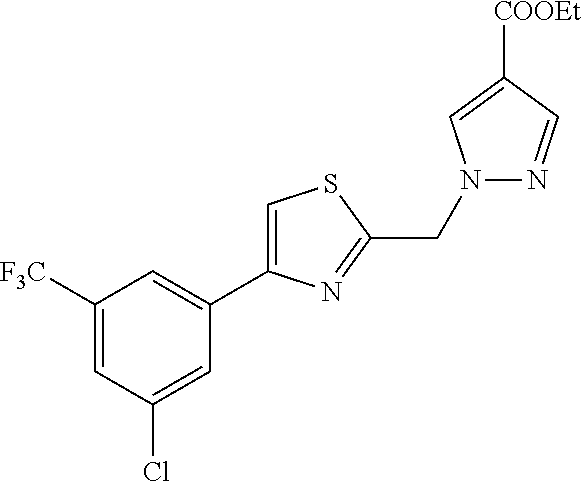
C(C1=NC(C2=CC([F3C])=CC(Cl)=C2)=CS1)N1N=CC([COOEt])=C1
